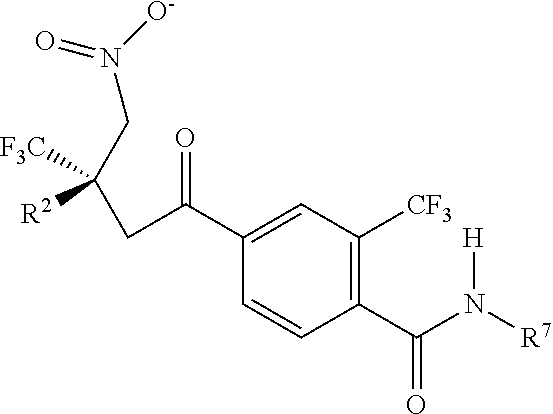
C1(C(N([R7])[H])=O)=C([CF3])C=C(C(CC(CN(=O)[O-])([F3C])[R2])=O)C=C1
